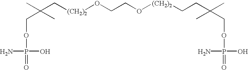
P(=O)(N)(O)OCC(C)(C)C[(CH2)2]OCCO[(CH2)2]CCC(C)(C)COP(=O)(N)O
